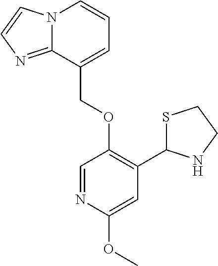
N12C(=NC=C1)C(COC1=C(C3SCCN3)C=C(OC)N=C1)=CC=C2
